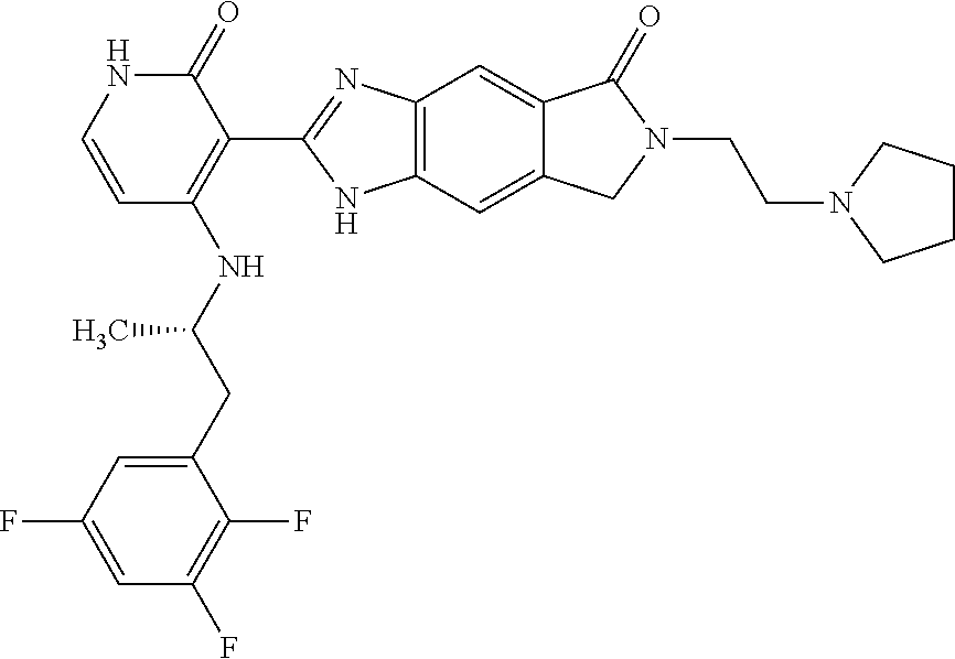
C12=C(C=C3C(=C1)C(=O)N(CCN1CCCC1)C3)NC(C1=C(NC(CC3=CC(F)=CC(F)=C3F)C)C=CNC1=O)=N2
